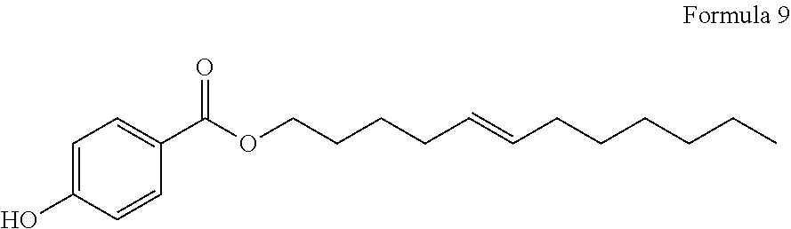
C1(O)=CC=C(C(OCCCCC=CCCCCCC)=O)C=C1
